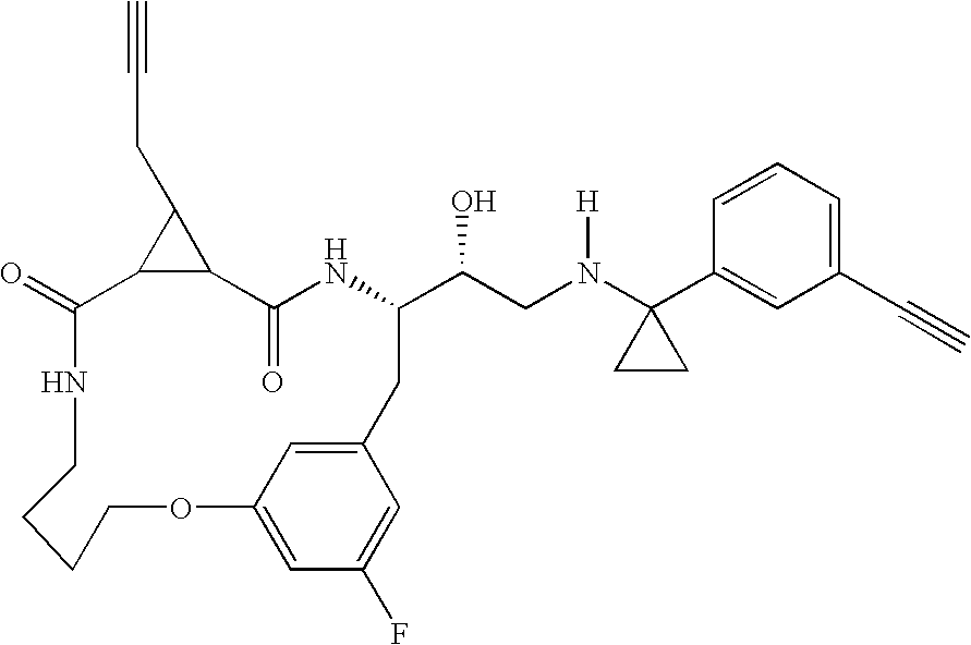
C12C(=O)NC(C(CN(C3(C4=CC(C#C)=CC=C4)CC3)[H])O)CC3=CC(=CC(F)=C3)OCCCCNC(=O)C1C2CC#C
